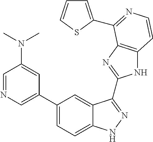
C1(C2=CN=CC(N(C)C)=C2)=CC=C2C(=C1)C(C1=NC3=C(N1)C=CN=C3C1=CC=CS1)=NN2
